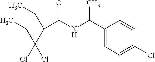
C1(CC)(C(NC(C2=CC=C(Cl)C=C2)C)=O)C(C)C1(Cl)Cl
